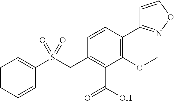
C1=CC=CC(S(CC2=C(C(=O)O)C(OC)=C(C3=NOC=C3)C=C2)(=O)=O)=C1
